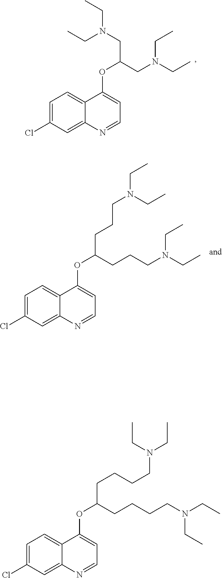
N(CC(CN(CC)CC)OC1=CC=NC2=CC(Cl)=CC=C21)(CC)CC.C(C(CCCN(CC)CC)OC1=CC=NC2=CC(Cl)=CC=C21)CCN(CC)CC.C(C(CCCCN(CC)CC)OC1=CC=NC2=CC(Cl)=CC=C21)CCCN(CC)CC
